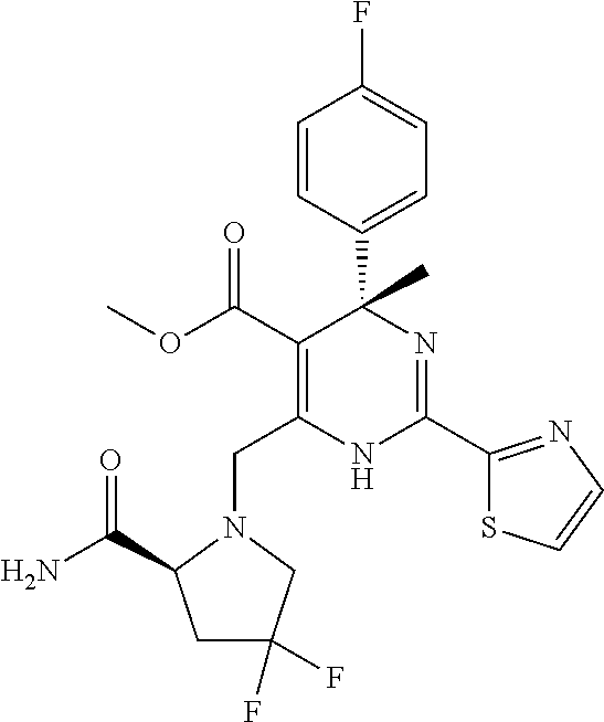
C(C1=C(C(=O)OC)C(C2=CC=C(F)C=C2)(C)N=C(C2=NC=CS2)N1)N1CC(F)(F)CC1C(N)=O
